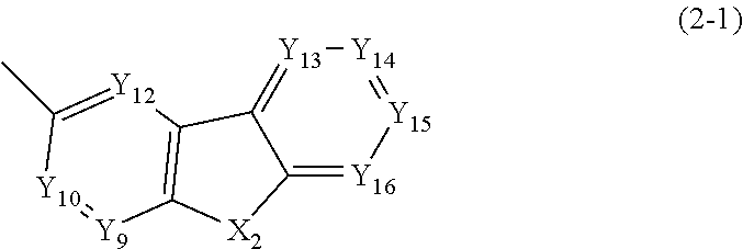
C12=[Y16][Y15]=[Y14][Y13]=C1C1=C([X2]2)[Y9]=[Y10]C(C)=[Y12]1
